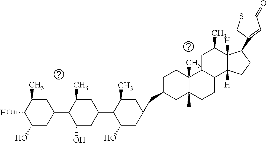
C1C(C)C(O)C(O)CC1C1C(O)CC(C2C(O)CC(CC3CC4(C)C(C)(CC3)C3C(CC4)C4([H])C([H])(C(C)C3)C(C3=CC(=O)SC3)CC4)CC2C)CC1C
